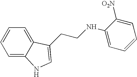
C1=C2C(=CC=C1)C(CCNC1=CC=CC=C1[O2N])=CN2
